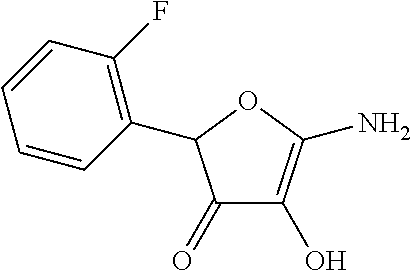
C1(C2C(=O)C(O)=C(N)O2)=C(F)C=CC=C1
